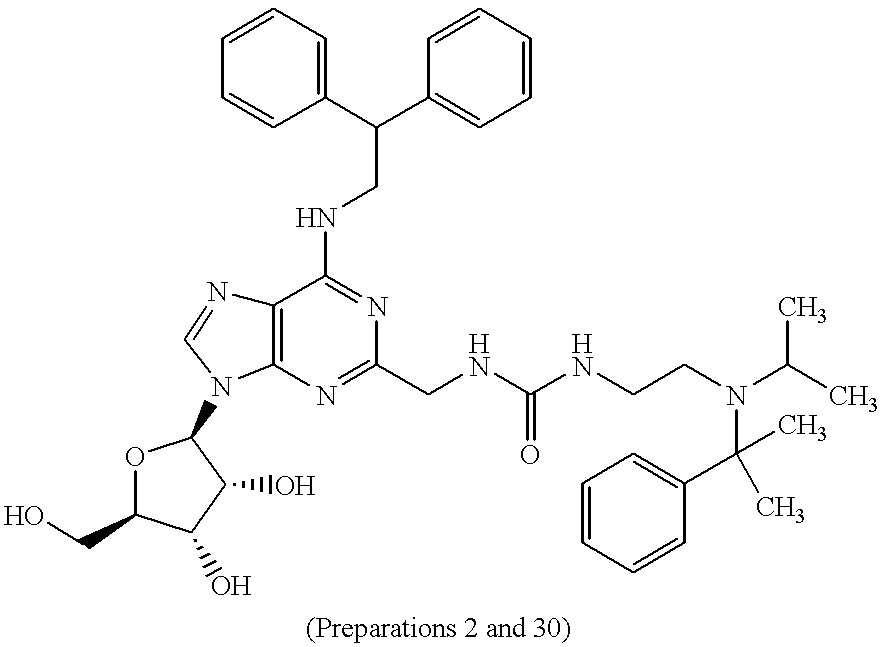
C1(C(C2=CC=CC=C2)CNC2=NC(CNC(NCCN(C(C)C)C(C)(C)C3=CC=CC=C3)=O)=NC3=C2N=CN3C2OC(CO)C(O)C2O)=CC=CC=C1
